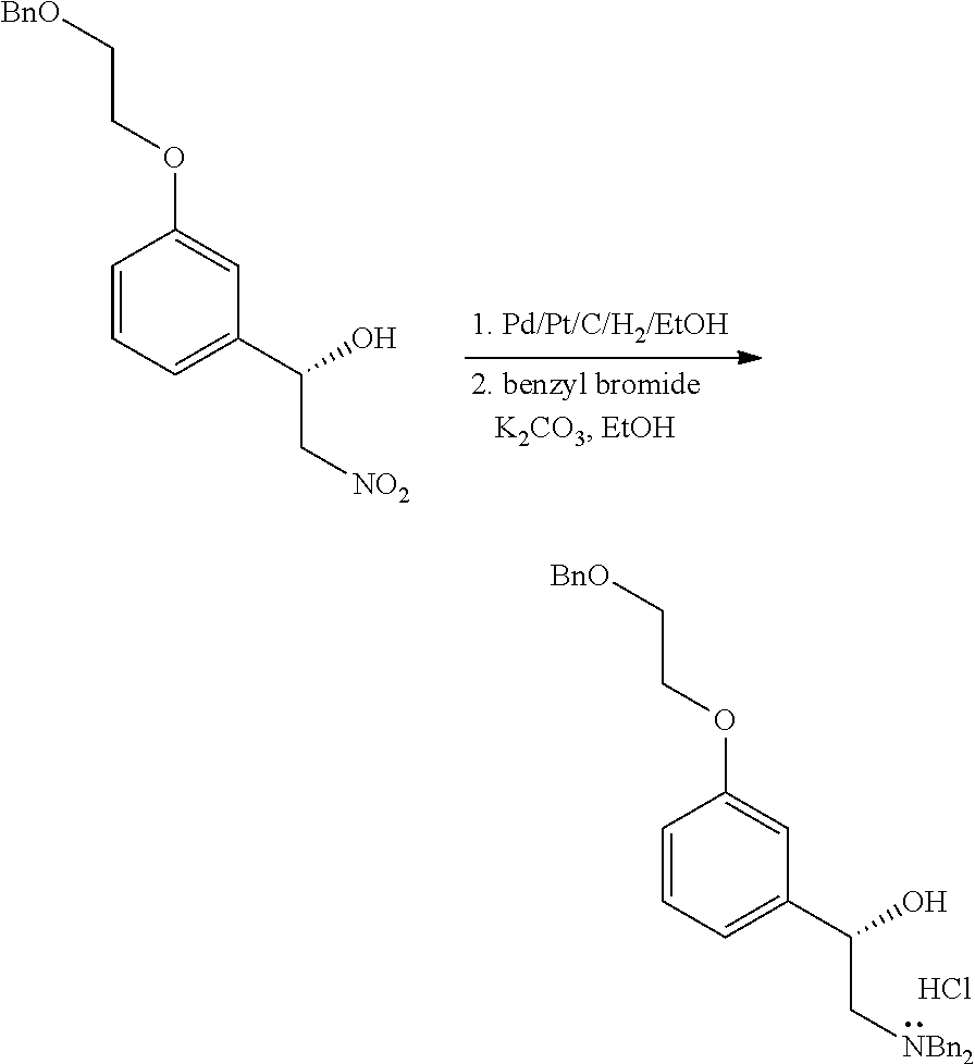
C1=CC=C(C(O)C[NO2])C=C1OCC[BnO].C1=CC=C(C(O)C[NBn2])C=C1OCC[BnO].Cl
